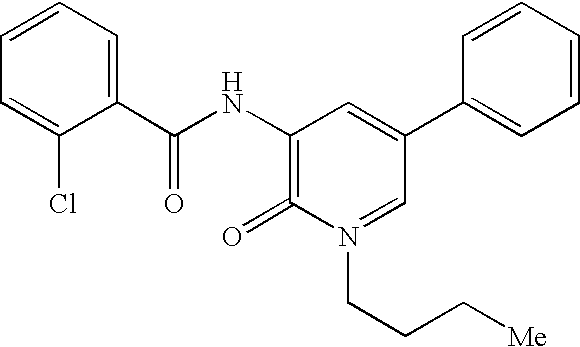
N(C1=C(=O)N(CCC[Me])=CC(C2=CC=CC=C2)=C1)C(C1=CC=CC=C1Cl)=O
